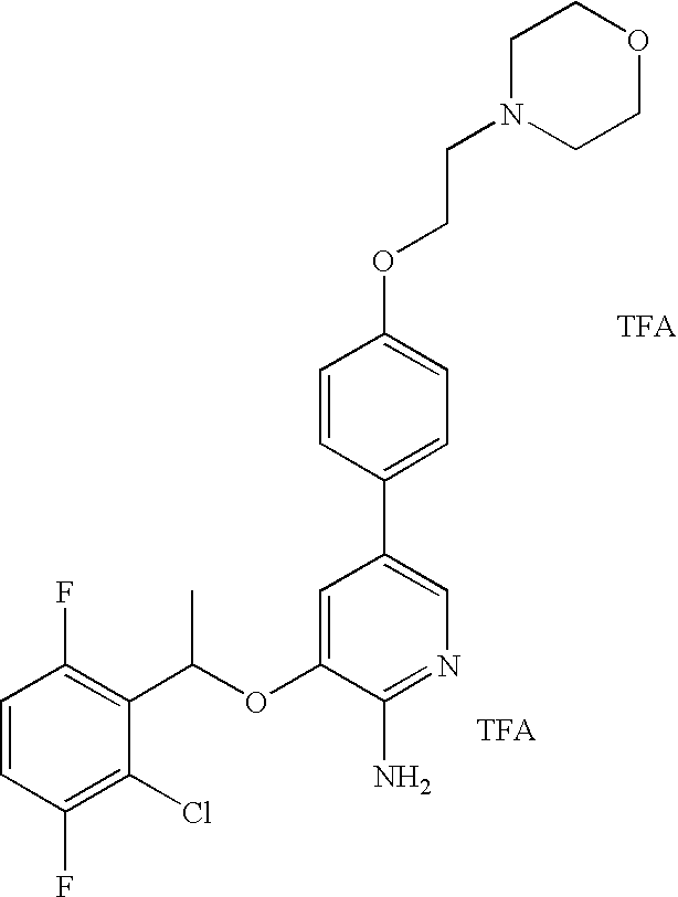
C1=CC(F)=C(C(OC2=CC(C3=CC=C(OCCN4CCOCC4)C=C3)=CN=C2N)C)C(Cl)=C1F
